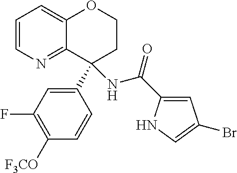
C1=CN=C2C(=C1)OCCC2(NC(=O)C1=CC(Br)=CN1)C1=CC(F)=C([F3CO])C=C1
